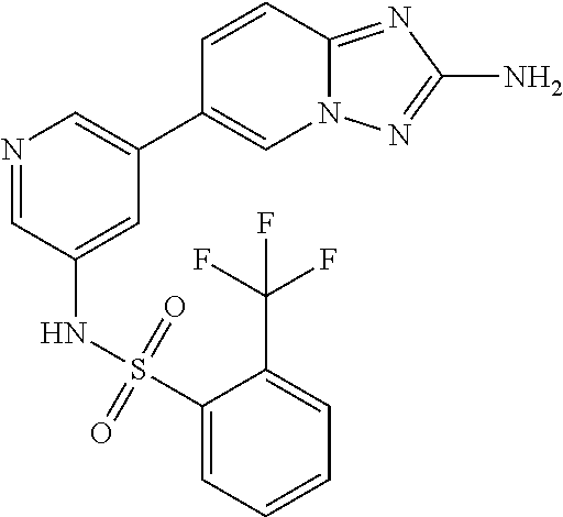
S(NC1=CC(C2=CN3C(=NC(N)=N3)C=C2)=CN=C1)(C1=CC=CC=C1C(F)(F)F)(=O)=O
